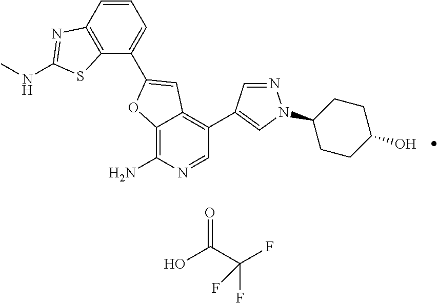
C12=C(N)N=CC(C3=CN(C4CCC(O)CC4)N=C3)=C1C=C(C1=CC=CC3=C1SC(NC)=N3)O2.OC(C(F)(F)F)=O
